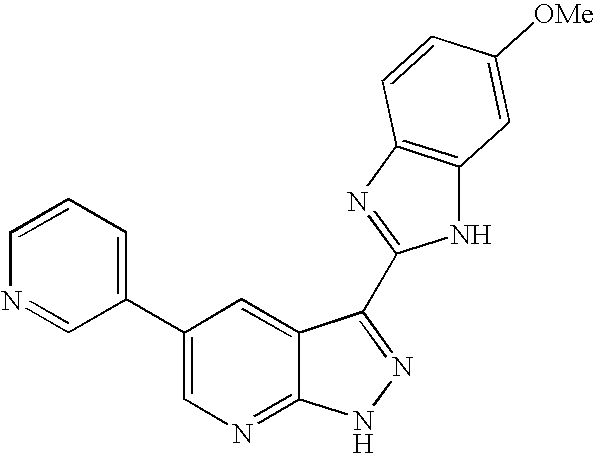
C1(C2=CN=C3C(=C2)C(C2=NC4=C(N2)C=C([OMe])C=C4)=NN3)=CC=CN=C1
